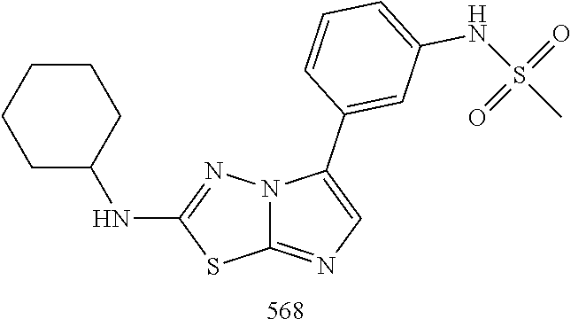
C1(NC2CCCCC2)=NN2C(=NC=C2C2=CC(NS(=O)(C)=O)=CC=C2)S1
